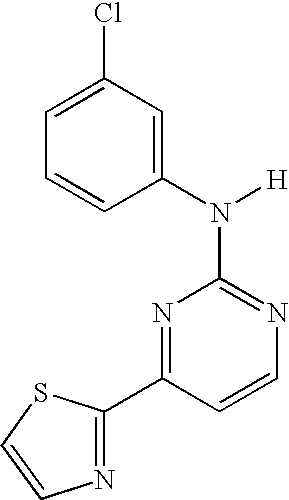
N1=C(N([H])C2=CC(Cl)=CC=C2)N=C(C2=NC=CS2)C=C1
